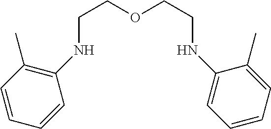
C(COCCNC1=CC=CC=C1C)NC1=C(C)C=CC=C1
